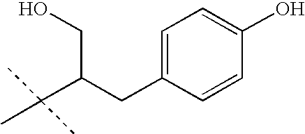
C1=C(CC(CO)C(C)(C)C)C=CC(O)=C1
